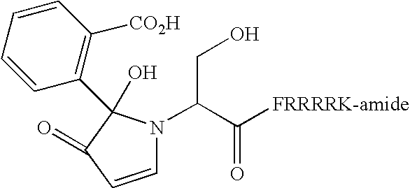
C(C([FRRRRK-amide])=O)(CO)N1C=CC(=O)C1(O)C1=C([CO2H])C=CC=C1
